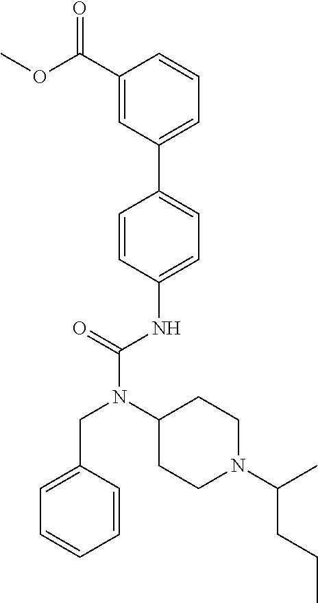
C1=CC(NC(N(C2CCN(C(C)CCC)CC2)CC2=CC=CC=C2)=O)=CC=C1C1=CC=CC(C(OC)=O)=C1
